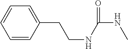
C1=CC=CC(CCNC(NC)=O)=C1
